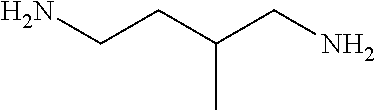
NCCC(CN)C
